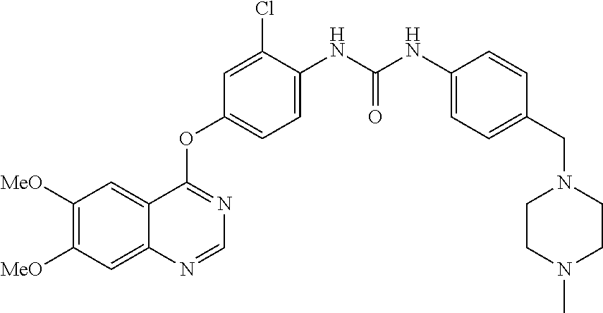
C1([MeO])=C([MeO])C=C2C(=C1)C(OC1=CC=C(NC(NC3=CC=C(CN4CCN(C)CC4)C=C3)=O)C(Cl)=C1)=NC=N2
